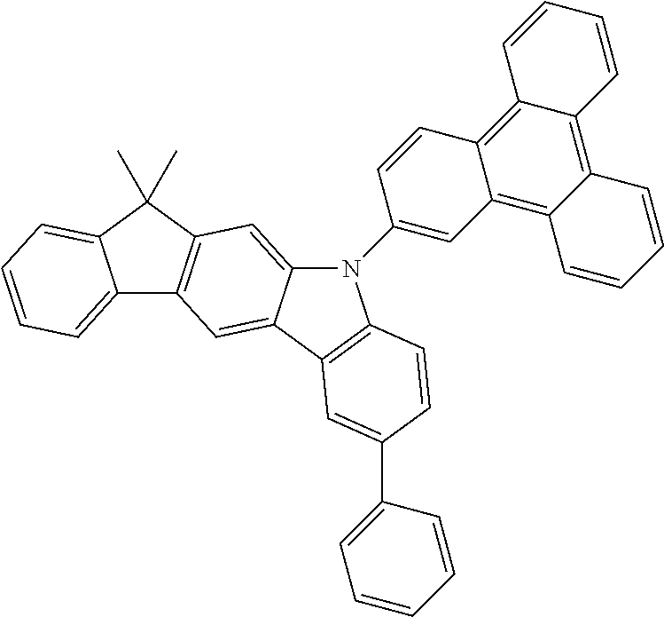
C12=CC=CC=C1C(C)(C)C1=C2C=C2C(=C1)N(C1=CC3=C4C(=C5C(=C3C=C1)C=CC=C5)C=CC=C4)C1=C2C=C(C2=CC=CC=C2)C=C1
